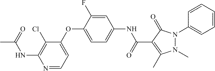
N1=CC=C(OC2=CC=C(NC(C3=C(C)N(C)N(C4=CC=CC=C4)C3=O)=O)C=C2F)C(Cl)=C1NC(=O)C
